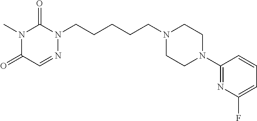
C(CCN1CCN(C2=NC(F)=CC=C2)CC1)CCN1C(=O)N(C)C(=O)C=N1
